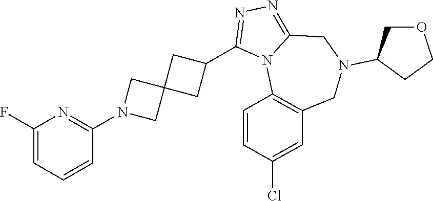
C1(F)=CC=CC(N2CC3(C2)CC(C2=NN=C4N2C2=C(CN(C5COCC5)C4)C=C(Cl)C=C2)C3)=N1
